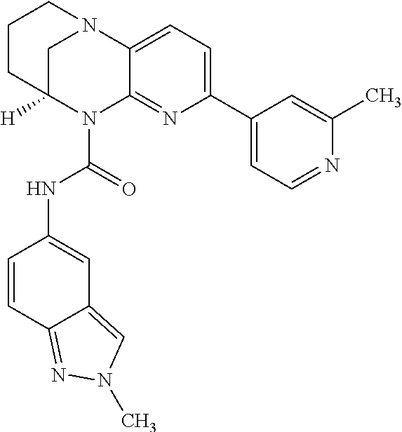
C1C2([H])N(C(=O)NC3=CC4=CN(C)N=C4C=C3)C3=NC(C4=CC=NC(C)=C4)=CC=C3N1CCC2
